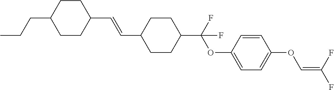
C1CC(C=CC2CCC(C(F)(OC3=CC=C(OC=C(F)F)C=C3)F)CC2)CCC1CCC
